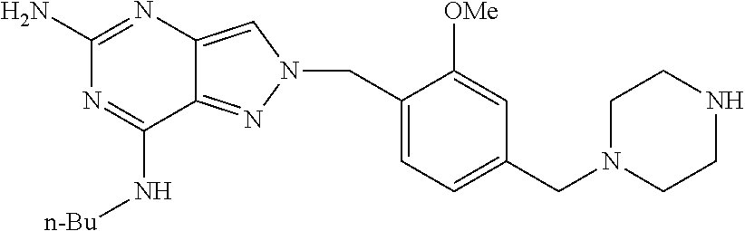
N1=C(N)N=C(N[n-Bu])C2=NN(CC3=CC=C(CN4CCNCC4)C=C3[OMe])C=C12
